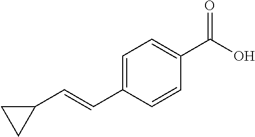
C1(C=CC2=CC=C(C(O)=O)C=C2)CC1
